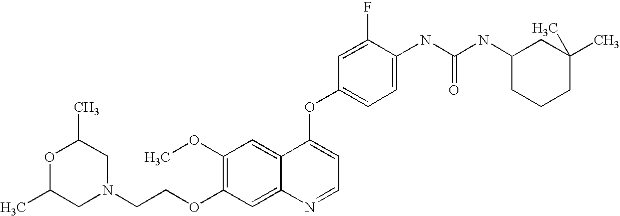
C1(F)=CC(OC2=CC=NC3=CC(OCCN4CC(C)OC(C)C4)=C(OC)C=C23)=CC=C1NC(NC1CC(C)(C)CCC1)=O
